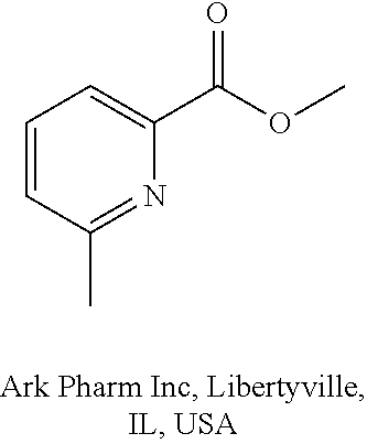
C1=CC(C)=NC(C(=O)OC)=C1
